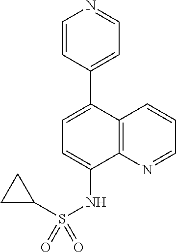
C12=C(N=CC=C1)C(NS(C1CC1)(=O)=O)=CC=C2C1=CC=NC=C1
